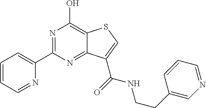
N1=C(C2=CC=CC=N2)N=C2C(=C1O)SC=C2C(=O)NCCC1=CN=CC=C1
